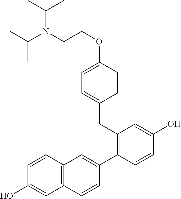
CC(N(C(C)C)CCOC1=CC=C(CC2=C(C3=CC4=C(C=C3)C=C(O)C=C4)C=CC(O)=C2)C=C1)C
